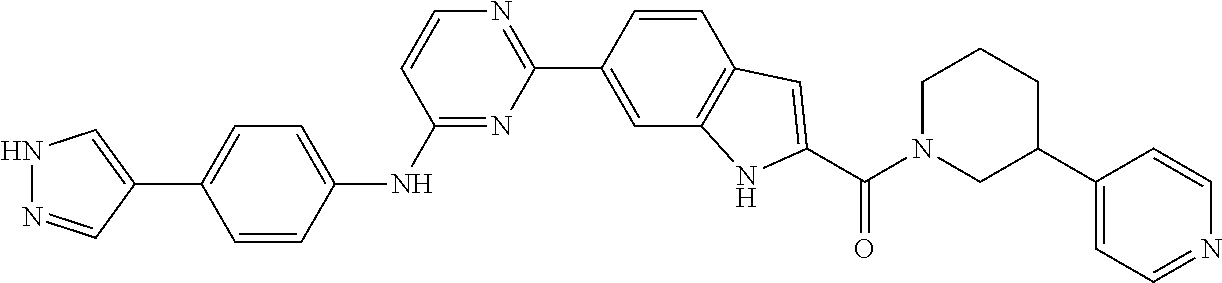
N1=C(NC2=CC=C(C3=CNN=C3)C=C2)C=CN=C1C1=CC2=C(C=C1)C=C(C(=O)N1CCCC(C3=CC=NC=C3)C1)N2
